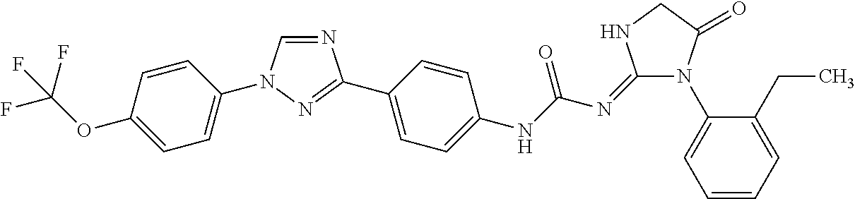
N1=CN(C2=CC=C(OC(F)(F)F)C=C2)N=C1C1=CC=C(NC(N=C2N(C3=CC=CC=C3CC)C(=O)CN2)=O)C=C1
